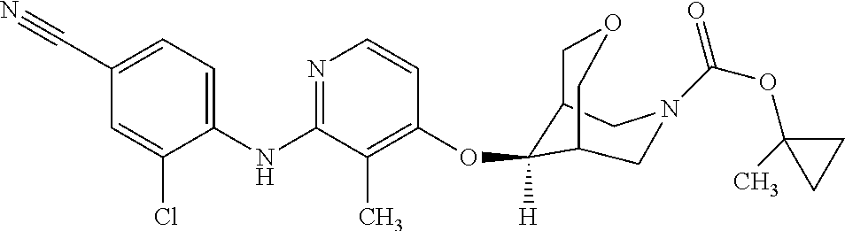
C1(NC2=NC=CC(OC3([H])C4COCC3CN(C(OC3(C)CC3)=O)C4)=C2C)=CC=C(C#N)C=C1Cl
